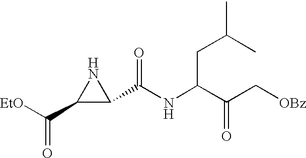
[EtO]C(C1C(C(=O)NC(CC(C)C)C(=O)C[OBz])N1)=O
